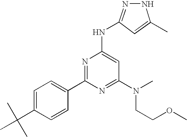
C1(C2=NC(NC3=NNC(C)=C3)=CC(N(CCOC)C)=N2)=CC=C(C(C)(C)C)C=C1
